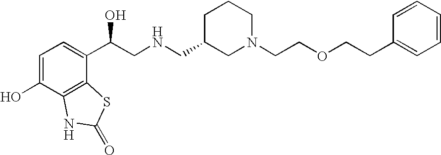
C1=C(O)C2=C(C(C(CNCC3CCCN(CCOCCC4=CC=CC=C4)C3)O)=C1)SC(=O)N2
